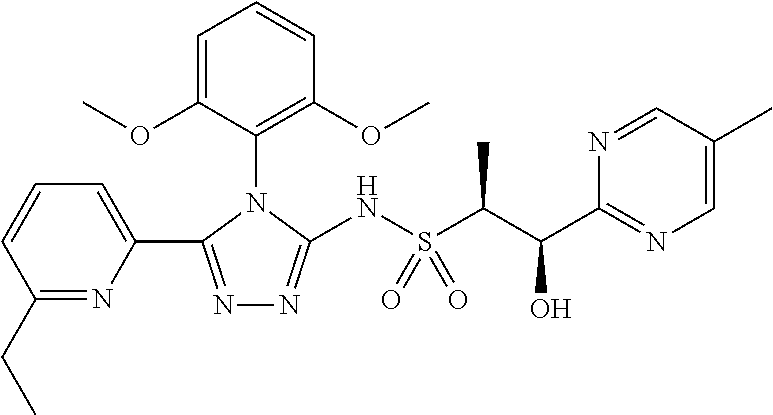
N1=C(C2=CC=CC(CC)=N2)N(C2=C(OC)C=CC=C2OC)C(NS(C(C(C2=NC=C(C)C=N2)O)C)(=O)=O)=N1
